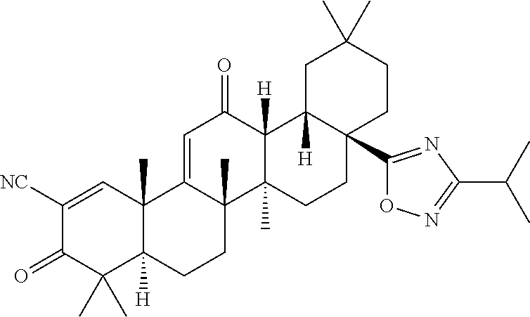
C12(C)C([H])(CCC3(C)C1=CC(=O)C1([H])C3(C)CCC3(C4=NC(C(C)C)=NO4)C1([H])CC(C)(C)CC3)C(C)(C)C(=O)C([NC])=C2
